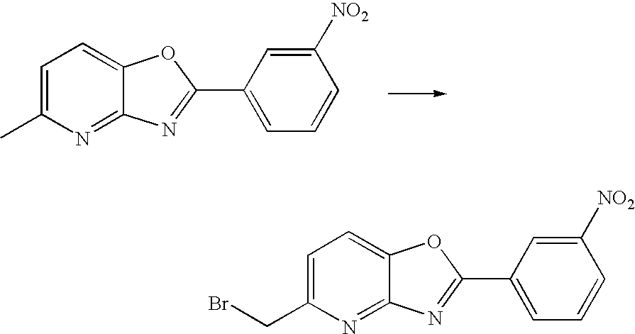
C1=C(C)N=C2C(=C1)OC(C1=CC=CC([NO2])=C1)=N2.C1=C(CBr)N=C2C(=C1)OC(C1=CC=CC([NO2])=C1)=N2
